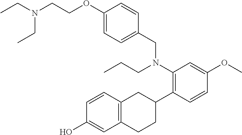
C(COC1=CC=C(CN(C2=C(C3CC4=C(CC3)C=C(O)C=C4)C=CC(OC)=C2)CCC)C=C1)N(CC)CC
